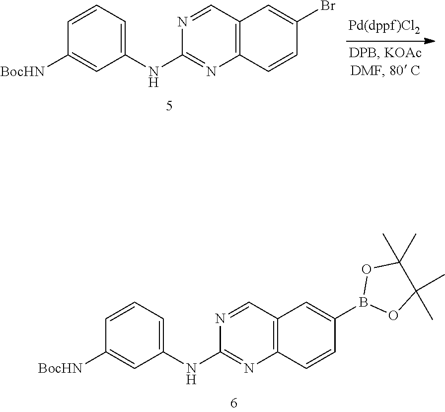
C12=C(C=NC(NC3=CC=CC([BocHN])=C3)=N1)C=C(B1OC(C)(C)C(C)(C)O1)C=C2.C12=C(C=NC(NC3=CC=CC([BocHN])=C3)=N1)C=C(Br)C=C2
